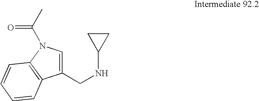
N(C1CC1)CC1=CN(C(C)=O)C2=C1C=CC=C2
